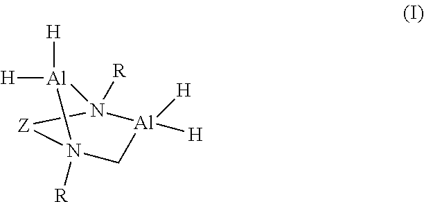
[H][Al]1([H])N2([R])[Al]([H])([H])CN1([R])[Z]2
